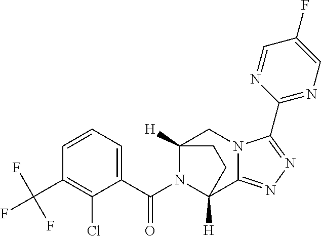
C12([H])CN3C(=NN=C3C3=NC=C(F)C=N3)C([H])(CC1)N2C(C1=CC=CC(C(F)(F)F)=C1Cl)=O
